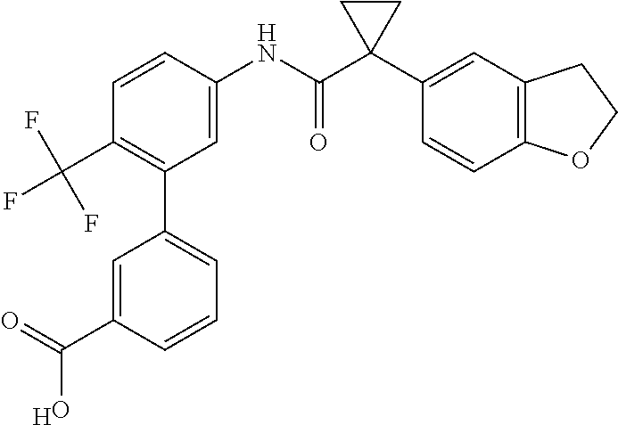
C1=CC=C(C2=C(C(F)(F)F)C=CC(NC(C3(C4=CC5=C(C=C4)OCC5)CC3)=O)=C2)C=C1C(=O)O.[H]
